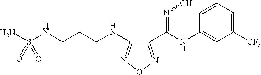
C1=CC(NC(=NO)C2=NON=C2NCCCNS(N)(=O)=O)=CC([CF3])=C1
